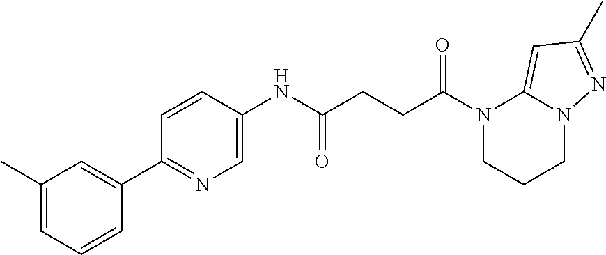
N1(C(CCC(NC2=CN=C(C3=CC(C)=CC=C3)C=C2)=O)=O)CCCN2C1=CC(C)=N2
